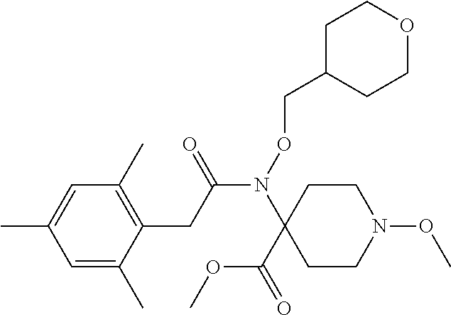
C1=C(C)C=C(C)C(CC(N(OCC2CCOCC2)C2(C(=O)OC)CCN(OC)CC2)=O)=C1C
